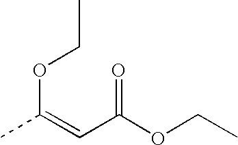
O=C(OCC)C=C(C)OCC
